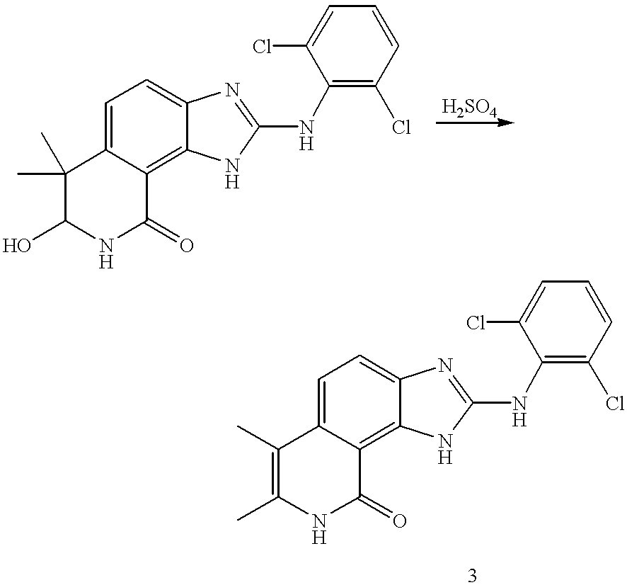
C1(C)(C)C(O)NC(=O)C2=C3C(=CC=C12)N=C(NC1=C(Cl)C=CC=C1Cl)N3.C1(C)=C(C)NC(=O)C2=C3C(=CC=C12)N=C(NC1=C(Cl)C=CC=C1Cl)N3
